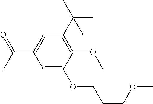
C1=C(OCCCOC)C(OC)=C(C(C)(C)C)C=C1C(C)=O
